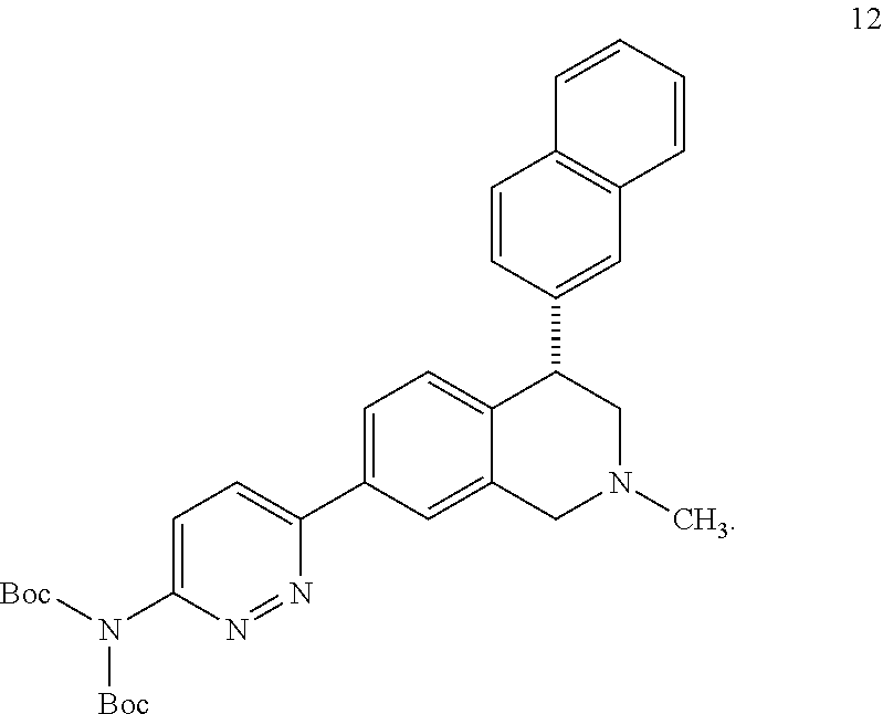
C1=C(N([Boc])[Boc])N=NC(C2=CC=C3C(=C2)CN(C)CC3C2=CC3=C(C=C2)C=CC=C3)=C1
